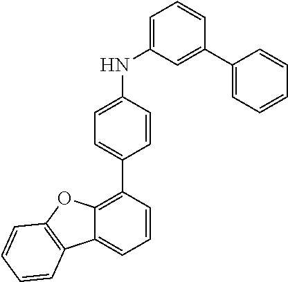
C1=C(NC2=CC=C(C3=C4C(=CC=C3)C3=C(O4)C=CC=C3)C=C2)C=C(C2=CC=CC=C2)C=C1
